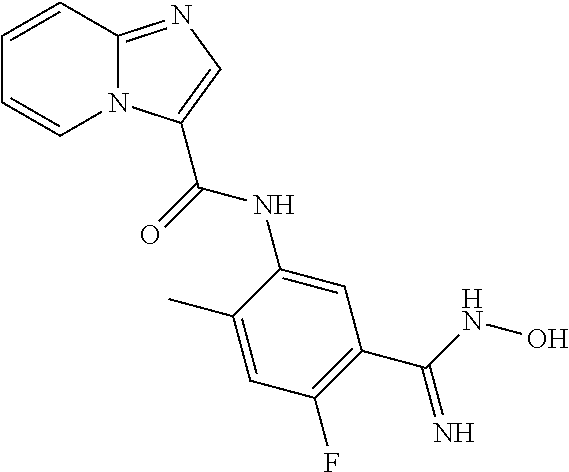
C1=CN2C(=NC=C2C(=O)NC2=CC(C(NO)=N)=C(F)C=C2C)C=C1
